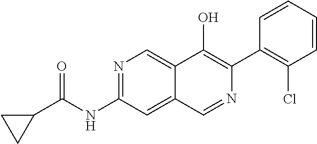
N1=C(NC(C2CC2)=O)C=C2C(=C1)C(O)=C(C1=C(Cl)C=CC=C1)N=C2
